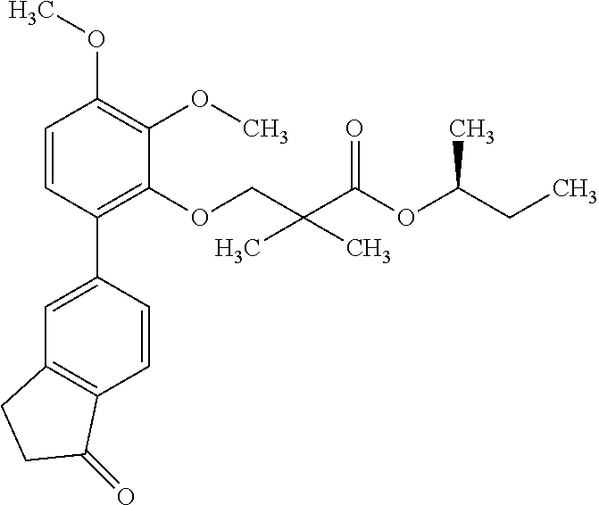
C1=CC(C2=CC3=C(C=C2)C(=O)CC3)=C(OCC(C(OC(CC)C)=O)(C)C)C(OC)=C1OC
